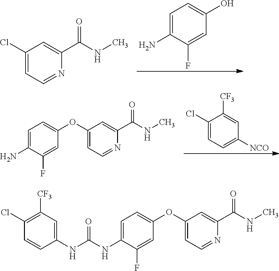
C1=C(N)C(F)=CC(O)=C1.ClC1=CC=NC(C(NC)=O)=C1.C1(Cl)=CC=C([NCO])C=C1[CF3].C1=C(N)C(F)=CC(OC2=CC=NC(C(NC)=O)=C2)=C1.C1=C(NC(=O)NC2=CC=C(OC3=CC=NC(C(NC)=O)=C3)C=C2F)C=CC(Cl)=C1[CF3]
